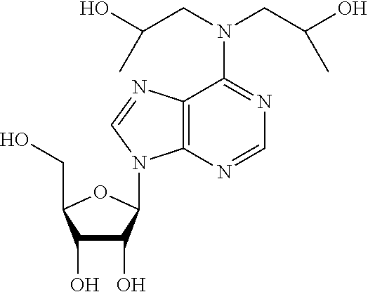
C1(O)C(O)C(N2C3=C(C(N(CC(O)C)CC(O)C)=NC=N3)N=C2)OC1CO
